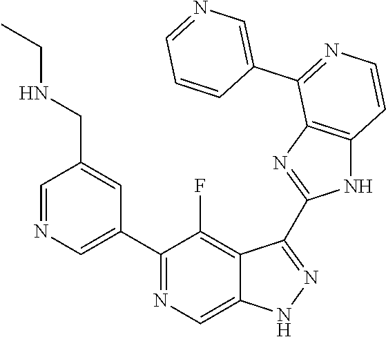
C1=NC=C(C2=NC=C3C(=C2F)C(C2=NC4=C(N2)C=CN=C4C2=CN=CC=C2)=NN3)C=C1CNCC
